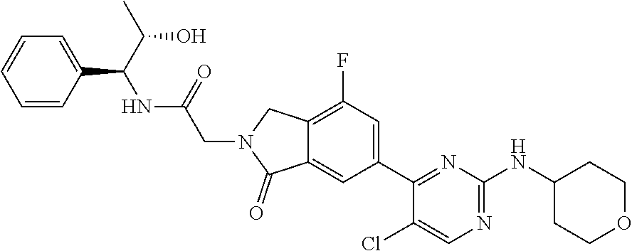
C1=CC=C(C(C(C)O)NC(CN2C(=O)C3=CC(C4=NC(NC5CCOCC5)=NC=C4Cl)=CC(F)=C3C2)=O)C=C1
